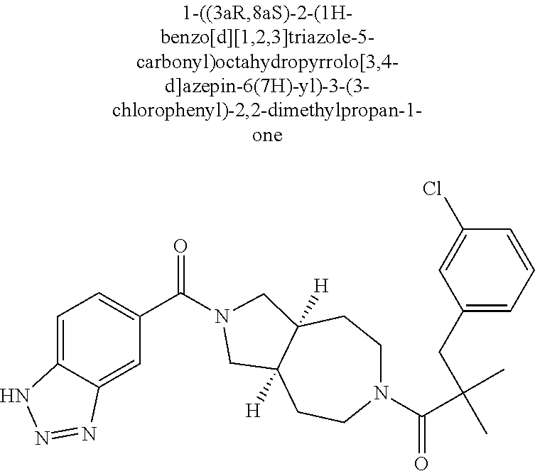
C1=C2C(=CC(C(=O)N3CC4([H])CCN(C(=O)C(CC5=CC=CC(Cl)=C5)(C)C)CCC4([H])C3)=C1)N=NN2
